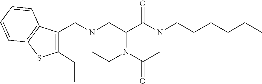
C12N(C(=O)CN(CCCCCC)C1=O)CCN(CC1=C(CC)SC3=C1C=CC=C3)C2
